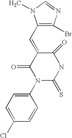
O=C1C(=CC2=C(Br)N=CN2C)C(=O)N(C2=CC=C(Cl)C=C2)C(=S)N1
